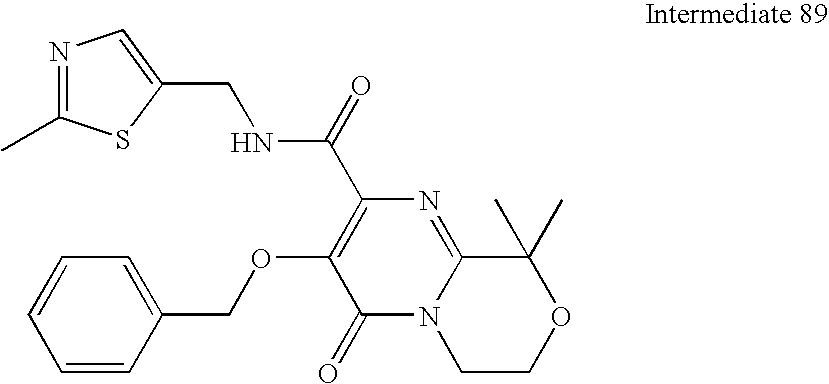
N1=C(C)SC(CNC(C2=C(OCC3=CC=CC=C3)C(=O)N3C(=N2)C(C)(C)OCC3)=O)=C1
